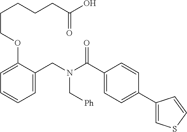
C1=C(CN(C(C2=CC=C(C3=CSC=C3)C=C2)=O)C[Ph])C(OCCCCCC(O)=O)=CC=C1
